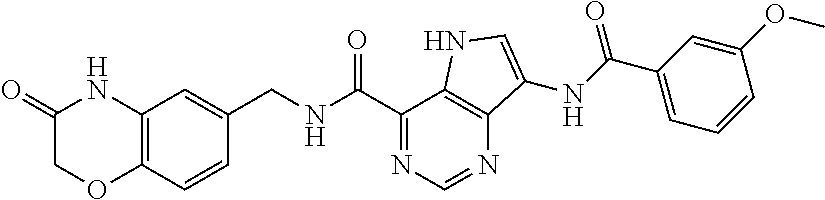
C12=C(C=CC(CNC(C3=NC=NC4=C3NC=C4NC(C3=CC=CC(OC)=C3)=O)=O)=C1)OCC(=O)N2
